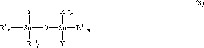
[R9k][Sn]([Y])([R10l])O[Sn]([R12n])([Y])[R11m]
